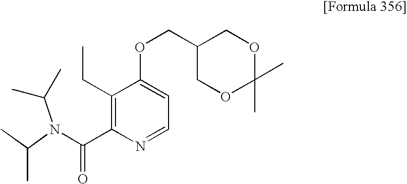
C1(C(=O)N(C(C)C)C(C)C)=C(CC)C(OCC2COC(C)(C)OC2)=CC=N1
